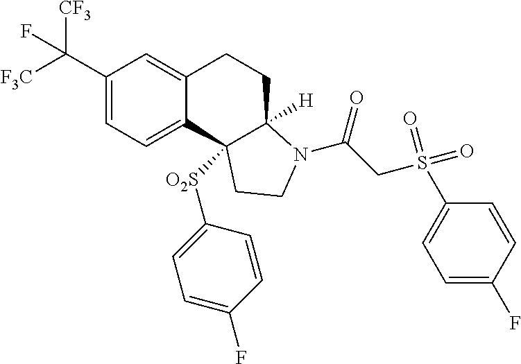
C(C1=CC=C2C(=C1)CCC1([H])C2([O2S]C2=CC=C(F)C=C2)CCN1C(=O)CS(C1=CC=C(F)C=C1)(=O)=O)([F3C])([CF3])F
